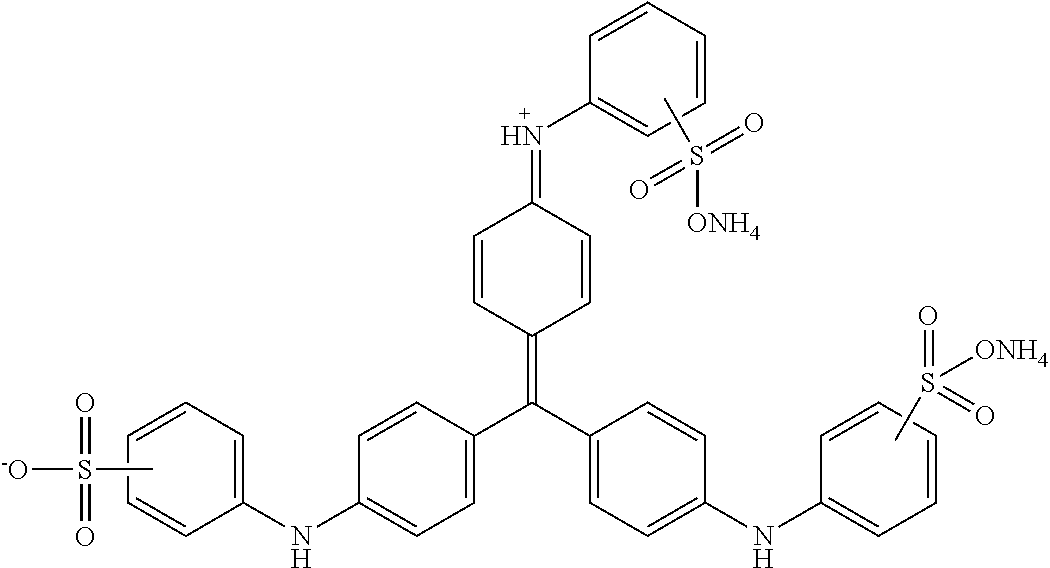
CS([-O])(=O)=O.CS([ONH4])(=O)=O.C1=CC=C(NC2=CC=C(C(C3=CC=C(NC4=CC=CC=C4)C=C3)=C3C=CC(=NC4=CC=CC=C4)C=C3)C=C2)C=C1.CS(=O)(=O)[ONH4]
